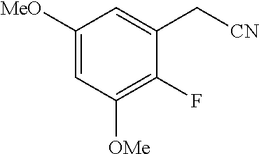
C1([MeO])=CC([OMe])=C(F)C(C[CN])=C1
